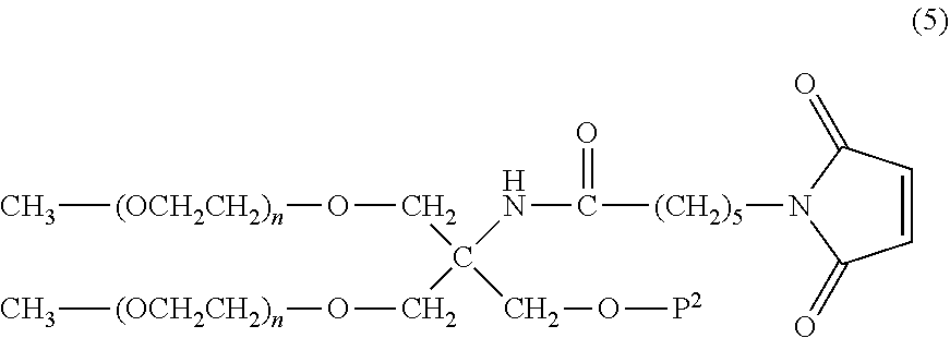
C[(OCH2CH2)n]OCC(NC(=O)[(CH2)5]N1C(=O)C=CC1=O)(CO[P2])CO[(OCH2CH2)n]C
